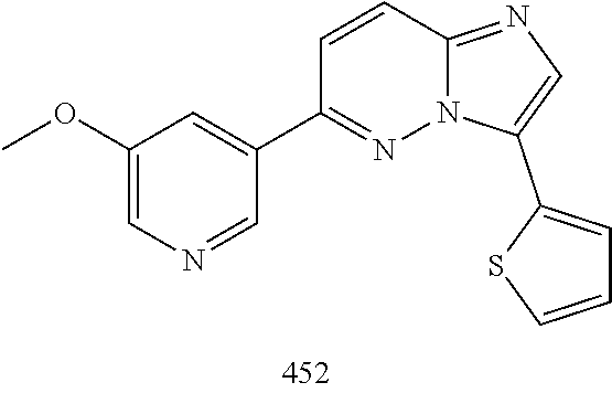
C1(C2=CC(OC)=CN=C2)=NN2C(=NC=C2C2=CC=CS2)C=C1
